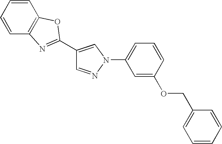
C1=NN(C2=CC=CC(OCC3=CC=CC=C3)=C2)C=C1C1=NC2=C(C=CC=C2)O1
